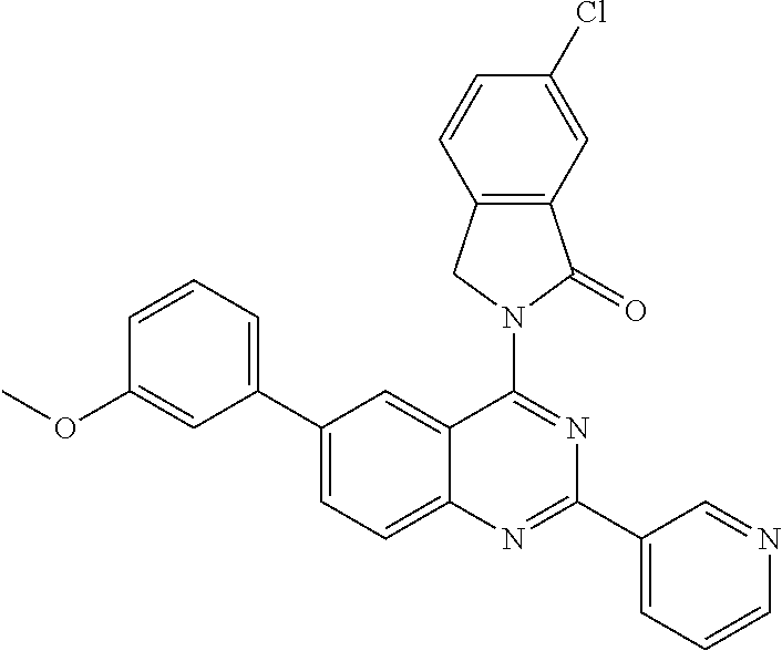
C1(C2=CC=C3C(=C2)C(N2CC4=C(C2=O)C=C(Cl)C=C4)=NC(C2=CC=CN=C2)=N3)=CC=CC(OC)=C1
